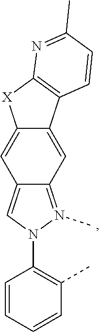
C12=N(C)N(C3=C(C)C=CC=C3)C=C1C=C1C(=C2)C2=C([X]1)N=C(C)C=C2
